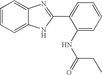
C1=CC=C2C(=C1)N=C(C1=CC=CC=C1NC(=O)CC)N2
